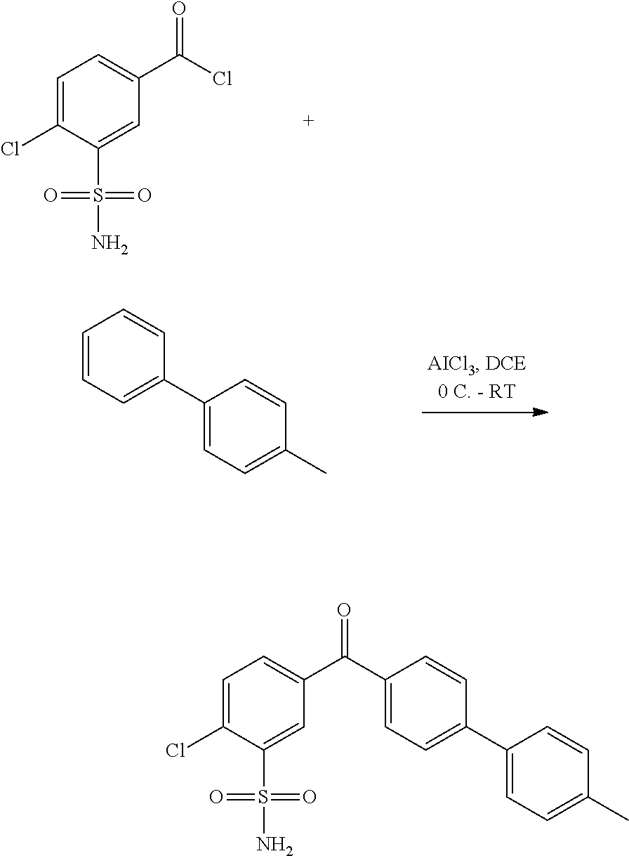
C1=C(Cl)C(S(=O)(=O)N)=CC(C(Cl)=O)=C1.C1=CC=C(C2=CC=C(C)C=C2)C=C1.C1=C(Cl)C(S(=O)(=O)N)=CC(C(=O)C2=CC=C(C3=CC=C(C)C=C3)C=C2)=C1
